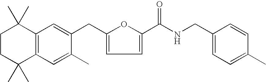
C1CC(C)(C)C2=C(C1(C)C)C=C(CC1=CC=C(C(NCC3=CC=C(C)C=C3)=O)O1)C(C)=C2
